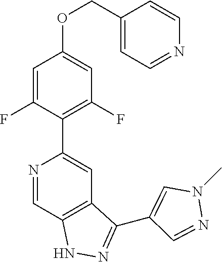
N1=CC2=C(C=C1C1=C(F)C=C(OCC3=CC=NC=C3)C=C1F)C(C1=CN(C)N=C1)=NN2
